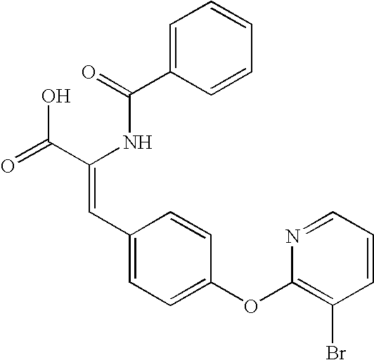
C(=O)(NC(C(=O)O)=CC1=CC=C(OC2=C(Br)C=CC=N2)C=C1)C1=CC=CC=C1
